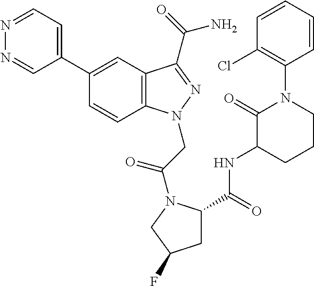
N1=CC=C(C2=CC3=C(C=C2)N(CC(=O)N2C(C(=O)NC4C(=O)N(C5=C(Cl)C=CC=C5)CCC4)CC(F)C2)N=C3C(=O)N)C=N1
